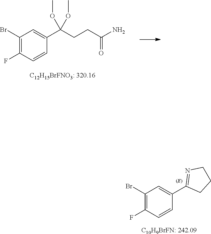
C1(F)=C(Br)C=C(C(CCC(N)=O)(OC)OC)C=C1.[C12H15BrFNO3: 320.16].[C10H9BrFN: 242.09].C1(Br)=C(F)C=CC(C2=NCCC2)=C1
